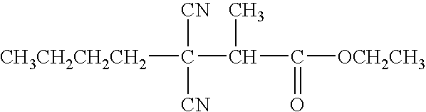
[CH3CH2CH2CH2]C([CN])([CN])C(C(=O)[OCH2CH3])C
